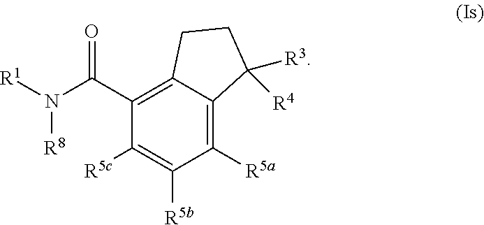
C1(C(N([R1])[R8])=O)=C2C(=C([R5a])C([R5b])=C1[R5c])C([R3])([R4])CC2
